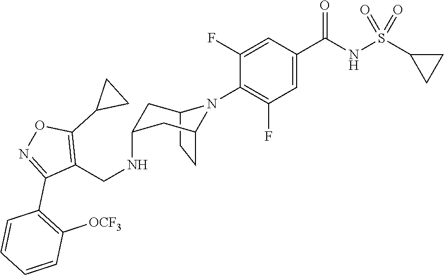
C12CCC(CC(NCC3=C(C4CC4)ON=C3C3=C([OCF3])C=CC=C3)C1)N2C1=C(F)C=C(C(NS(C2CC2)(=O)=O)=O)C=C1F
